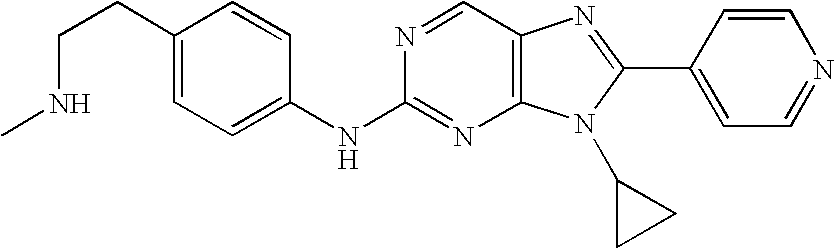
C1(CCNC)=CC=C(NC2=NC3=C(C=N2)N=C(C2=CC=NC=C2)N3C2CC2)C=C1
